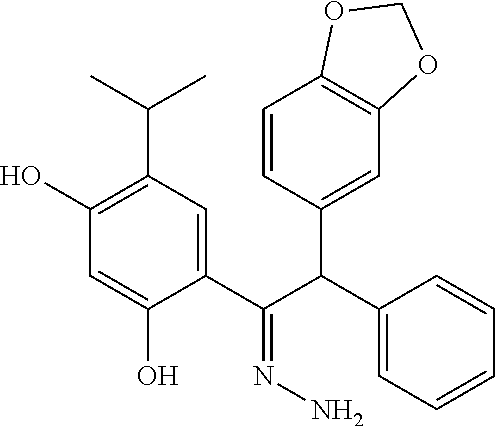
C1(O)=C(C(C)C)C=C(C(C(C2=CC3=C(C=C2)OCO3)C2=CC=CC=C2)=NN)C(O)=C1
